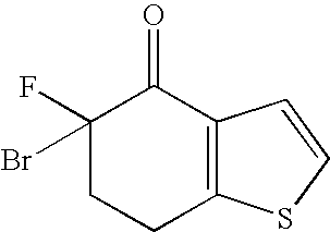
C1(F)(Br)CCC2=C(C1=O)C=CS2
